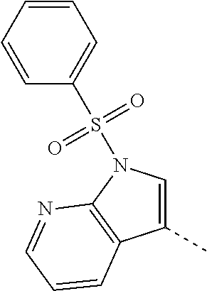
C1(C)=CN(S(C2=CC=CC=C2)(=O)=O)C2=C1C=CC=N2
